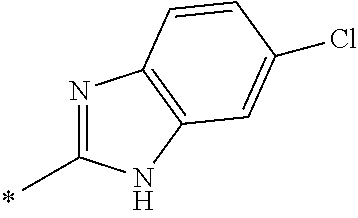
N1=C(C)NC2=C1C=CC(Cl)=C2
